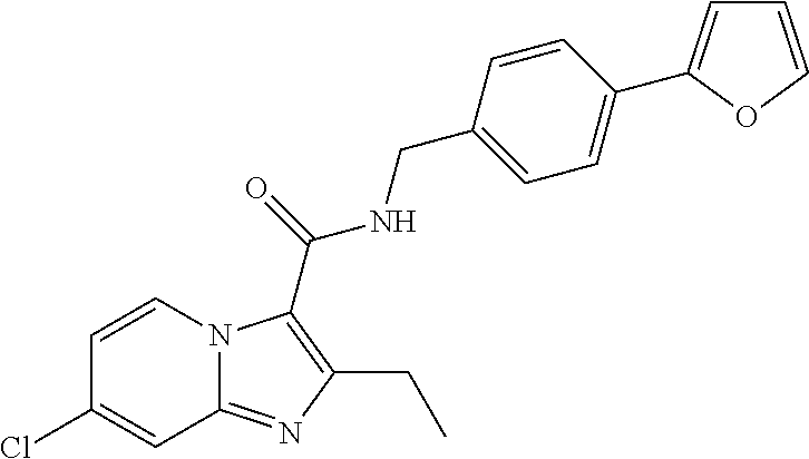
C1(Cl)=CC2=NC(CC)=C(C(NCC3=CC=C(C4=CC=CO4)C=C3)=O)N2C=C1
